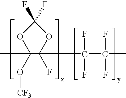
C1(F)(F)OC(O[CF3])(C)C(F)(C(C(F)(F)C)(F)F)O1
